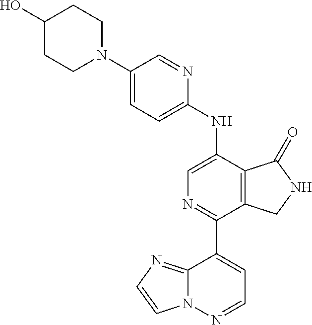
N1(C2=CC=C(NC3=CN=C(C4=CC=NN5C4=NC=C5)C4=C3C(=O)NC4)N=C2)CCC(O)CC1
